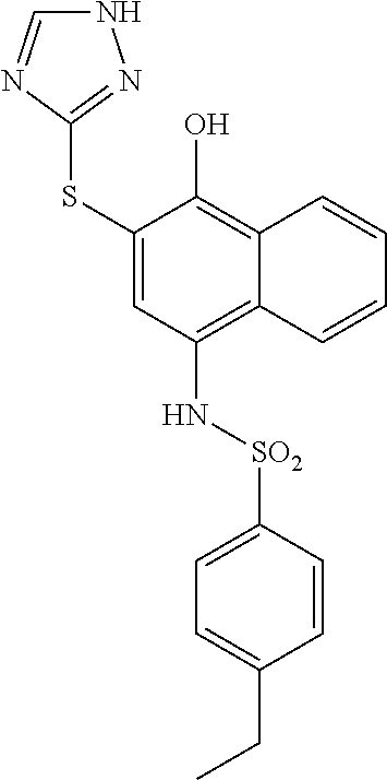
C1(SC2=NNC=N2)=CC(N[SO2]C2=CC=C(CC)C=C2)=C2C(=C1O)C=CC=C2
